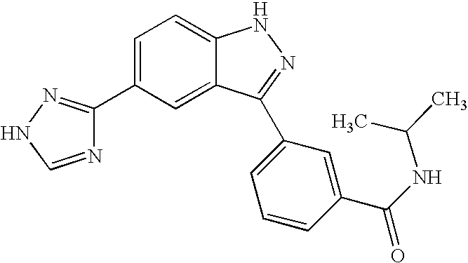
C1(C2=CC=C3C(=C2)C(C2=CC=CC(C(NC(C)C)=O)=C2)=NN3)=NNC=N1
